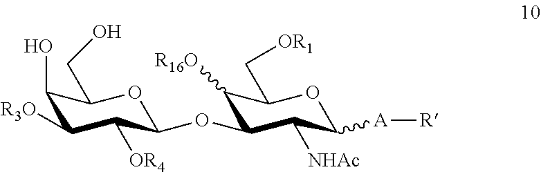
C1(O)C([R3O])C([OR4])C(OC2C([R16O])C(C[OR1])OC([A][R])C2[NHAc])OC1CO
